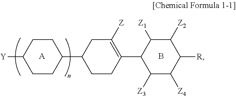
C1CC(C2CCC(C3C([Z3])C([Z4])C([R])C([Z2])C3[Z1])=C([Z])C2)CCC1[Y].[A].B
